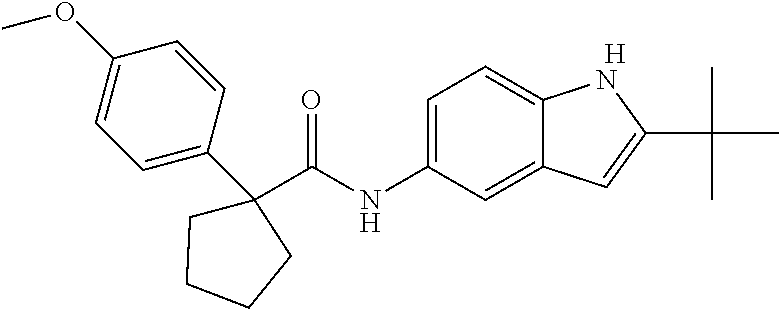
[H].C1(C2(C(NC3=CC=C4C(=C3)C=C(C(C)(C)C)N4)=O)CCCC2)=CC=C(OC)C=C1
